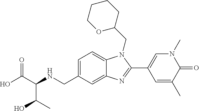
OC(C(NCC1=CC=C2C(=C1)N=C(C1=CN(C)C(=O)C(C)=C1)N2CC1CCCCO1)C(C)O)=O
